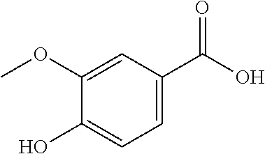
OC(C1=CC=C(O)C(OC)=C1)=O
